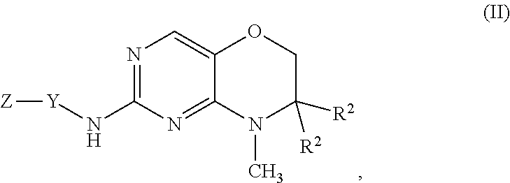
N1=C(N[Y][Z])N=C2C(=C1)OCC([R2])([R2])N2C
